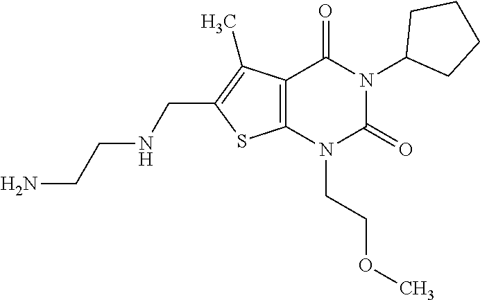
C12=C(N(CCOC)C(=O)N(C3CCCC3)C1=O)SC(CNCCN)=C2C
